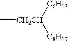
C[CH2CH]([C6H13])[C8H17]
